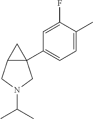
C12CN(C(C)C)CC1(C1=CC=C(C)C(F)=C1)C2
